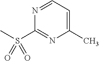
C1(C)=CC=NC(S(C)(=O)=O)=N1
